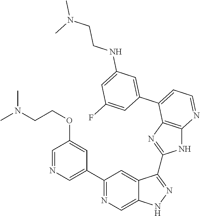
C1(C2=NC=C3C(=C2)C(C2=NC4=C(N2)N=CC=C4C2=CC(NCCN(C)C)=CC(F)=C2)=NN3)=CN=CC(OCCN(C)C)=C1
